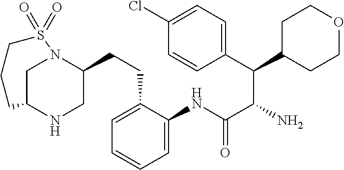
C1=C(NC(C(C(C2=CC=C(Cl)C=C2)C2CCOCC2)N)=O)C(CCC2N3CC(NC2)CCCS3(=O)=O)=CC=C1
